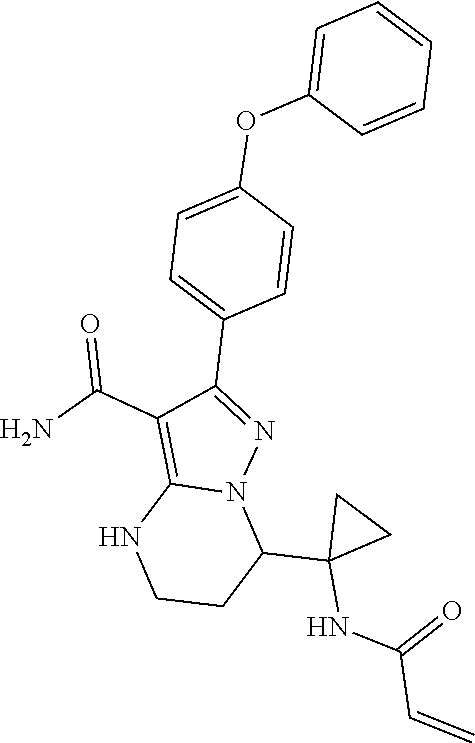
C1=C(OC2=CC=CC=C2)C=CC(C2=NN3C(=C2C(N)=O)NCCC3C2(NC(C=C)=O)CC2)=C1
